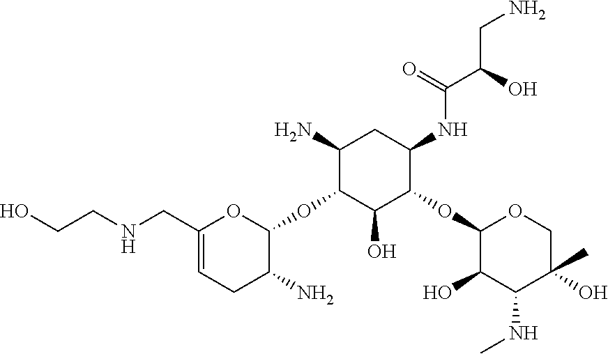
C1(N)C(OC2OC(CNCCO)=CCC2N)C(O)C(OC2C(O)C(NC)C(C)(O)CO2)C(NC(C(O)CN)=O)C1
